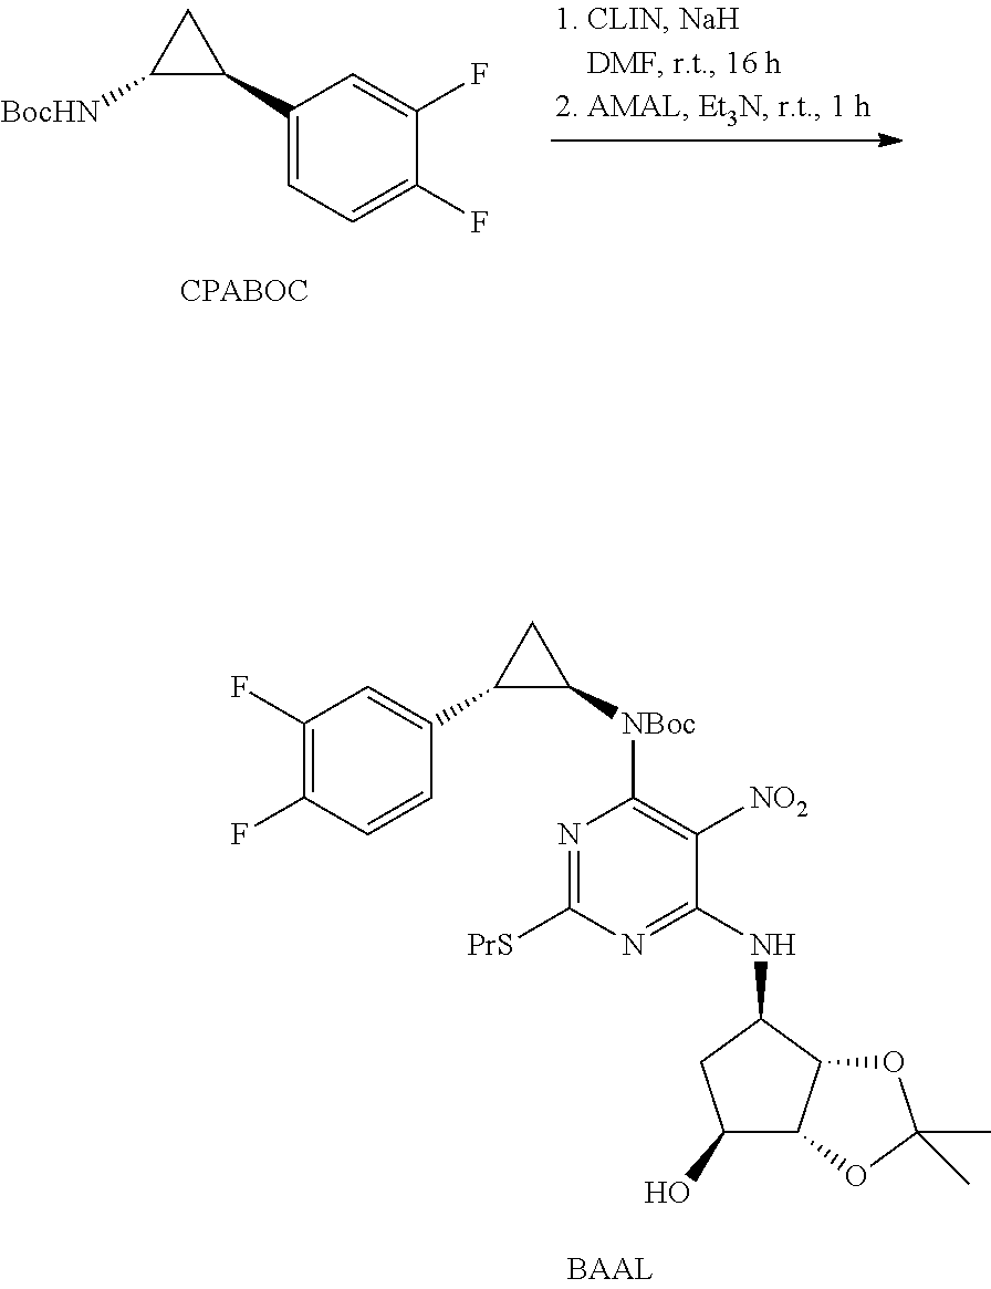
N1=C([PrS])N=C(NC2C3C(C(O)C2)OC(C)(C)O3)C([NO2])=C1[NBoc]C1CC1C1=CC(F)=C(F)C=C1.C1(C2CC2[BocHN])=CC=C(F)C(F)=C1
